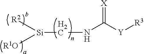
N(C([Y][R3])=[X])C[Si]([R1O])[R2]
